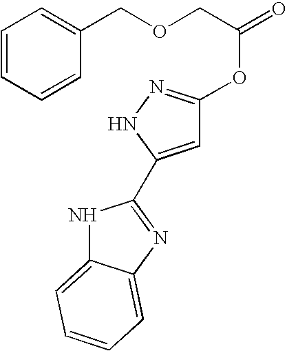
C1=CC=CC(COCC(=O)OC2=NNC(C3=NC4=CC=CC=C4N3)=C2)=C1
